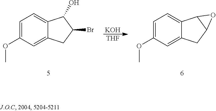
C1=C(OC)C=C2C(=C1)C(O)C(Br)C2.[KOH].[THF].C1=C(OC)C=C2C(=C1)C1C(C2)O1
